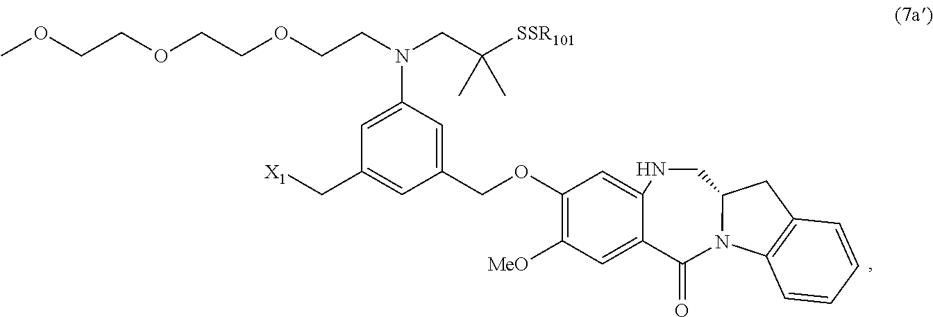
C(C1=CC(COC2=C([MeO])C=C3C(=O)N4C5=C(C=CC=C5)CC4CNC3=C2)=CC(N(CCOCCOCCOC)CC([SSR101])(C)C)=C1)[X1]
